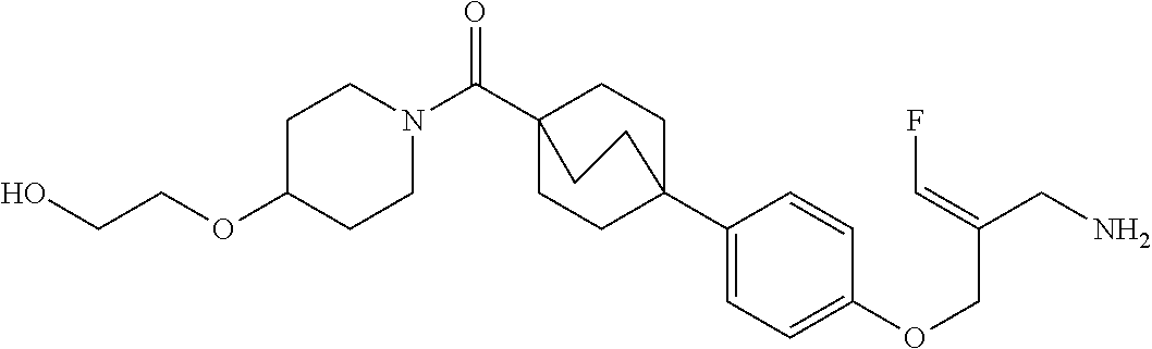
N1(C(C23CCC(C4=CC=C(OCC(CN)=CF)C=C4)(CC2)CC3)=O)CCC(OCCO)CC1
